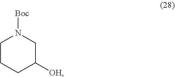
N1([Boc])CCCC([OH])C1
